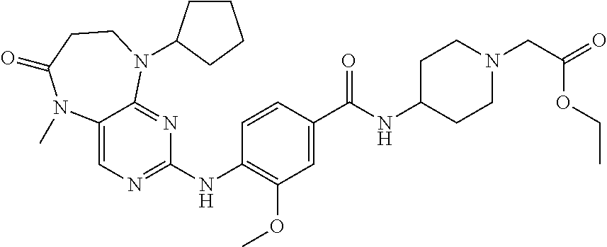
C1(NC2=NC=C3C(=N2)N(C2CCCC2)CCC(=O)N3C)=C(OC)C=C(C(NC2CCN(CC(OCC)=O)CC2)=O)C=C1
